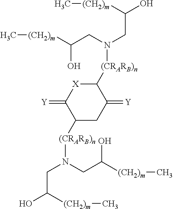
C1([(CRARB)n]N(CC([(CH2)m]C)O)CC(O)[(CH2)m]C)CC(=[Y])C([(CRARB)n]N(CC(O)[(CH2)m]C)CC([(CH2)m]C)O)[X]C1=[Y]
